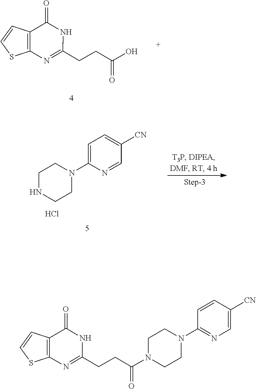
C1(CCC(O)=O)=NC2=C(C(=O)N1)C=CS2.C1NCCN(C2=CC=C([CN])C=N2)C1.Cl.C1(CCC(=O)N2CCN(C3=NC=C([CN])C=C3)CC2)=NC2=C(C(=O)N1)C=CS2
